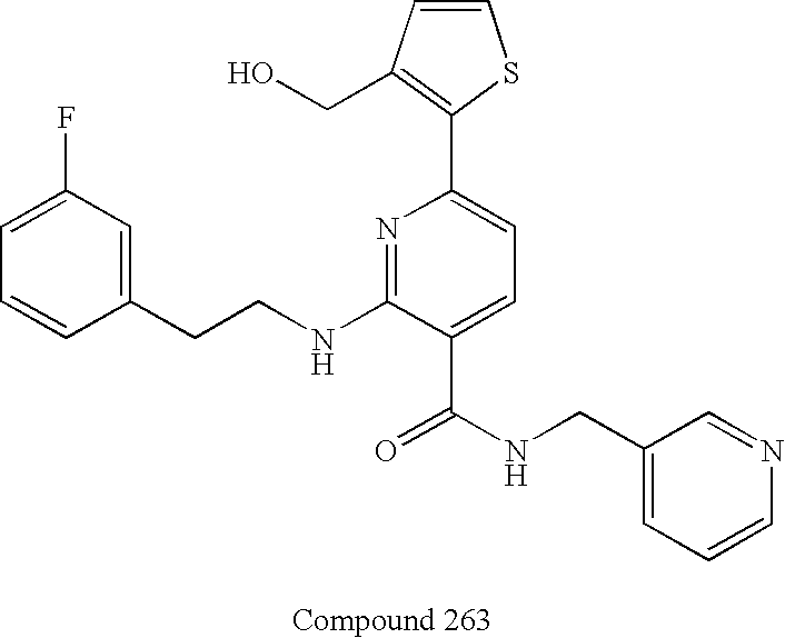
C1=CC(CCNC2=NC(C3=C(CO)C=CS3)=CC=C2C(NCC2=CC=CN=C2)=O)=CC(F)=C1
